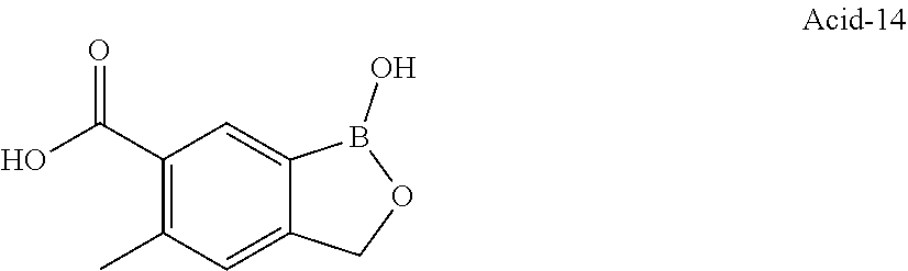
C1(C(O)=O)=C(C)C=C2C(=C1)B(O)OC2
